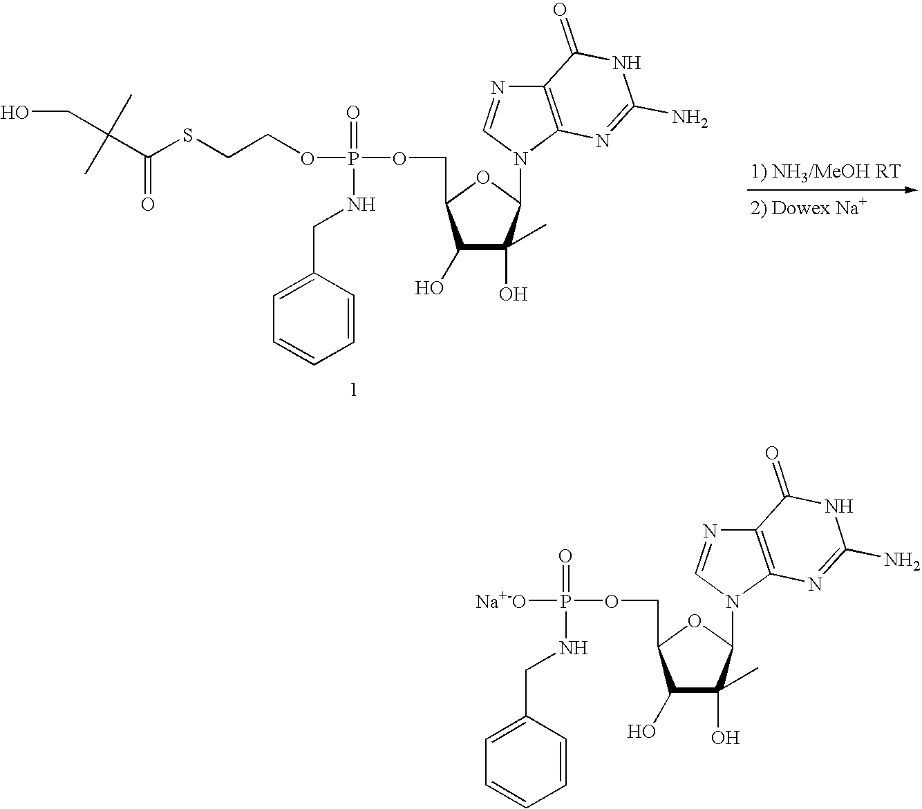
[Na+-O]P(OCC1C(O)C(O)(C)C(N2C=NC3=C2N=C(N)NC3=O)O1)(=O)NCC1=CC=CC=C1.OCC(C(SCCOP(OCC1C(O)C(O)(C)C(N2C=NC3=C2N=C(N)NC3=O)O1)(=O)NCC1=CC=CC=C1)=O)(C)C
